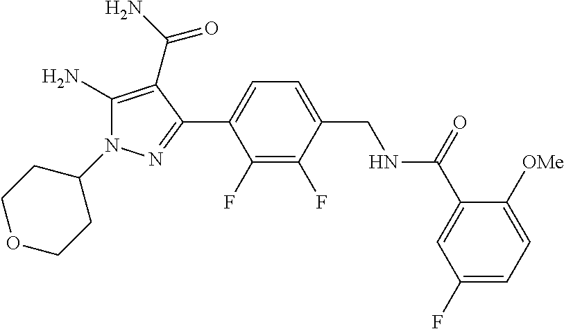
C1(N2C(N)=C(C(N)=O)C(C3=CC=C(CNC(C4=CC(F)=CC=C4[OMe])=O)C(F)=C3F)=N2)CCOCC1
